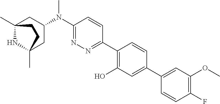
C12(C)NC(C)(CC(N(C3=NN=C(C4=C(O)C=C(C5=CC(OC)=C(F)C=C5)C=C4)C=C3)C)C1)CC2
